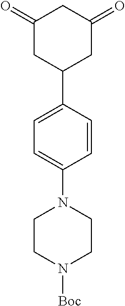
C1(=O)CC(C2=CC=C(N3CCN([Boc])CC3)C=C2)CC(=O)C1
